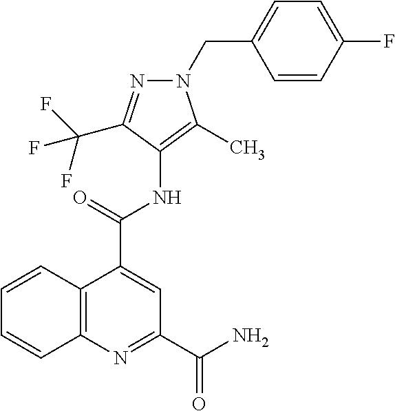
C1=CC(F)=CC=C1CN1C(C)=C(NC(C2=CC(C(N)=O)=NC3=C2C=CC=C3)=O)C(C(F)(F)F)=N1
